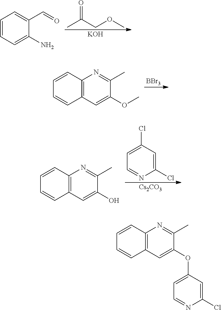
C1(N)=CC=CC=C1C=O.[KOH].CC(COC)=O.C1(OC)=CC2=C(N=C1C)C=CC=C2.[BBr3].C1(O)=CC2=C(N=C1C)C=CC=C2.C1=C(Cl)C=C(Cl)N=C1.[Cs2CO3].C1(OC2=CC=NC(Cl)=C2)=CC2=C(N=C1C)C=CC=C2
